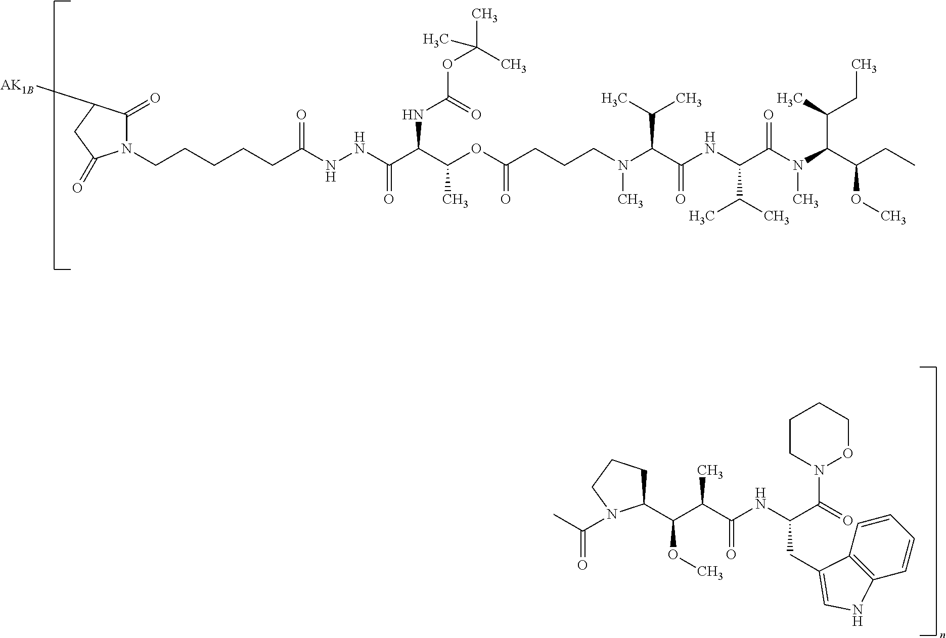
C(C(NC(C(N(C(C(CC)OC)C(CC)C)C)=O)C(C)C)=O)(C(C)C)N(C)CCCC(OC(C(C(NNC(CCCCCN1C(=O)C([AK1B])CC1=O)=O)=O)NC(OC(C)(C)C)=O)C)=O.CC(N1C(C(C(C(NC(C(=O)N2OCCCC2)CC2=CNC3=C2C=CC=C3)=O)C)OC)CCC1)=O
